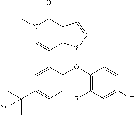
C1=CSC2=C1C(=O)N(C)C=C2C1=CC(C(C)(C)[NC])=CC=C1OC1=C(F)C=C(F)C=C1
